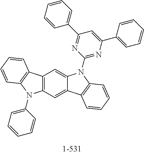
C12=C(C=C3C(=C1)N(C1=NC(C4=CC=CC=C4)=CC(C4=CC=CC=C4)=N1)C1=C3C=CC=C1)N(C1=CC=CC=C1)C1=C2C=CC=C1
